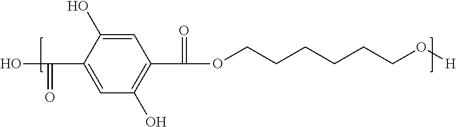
C1(C(=O)O)=CC(O)=C(C(=O)OCCCCCCO[H])C=C1O
